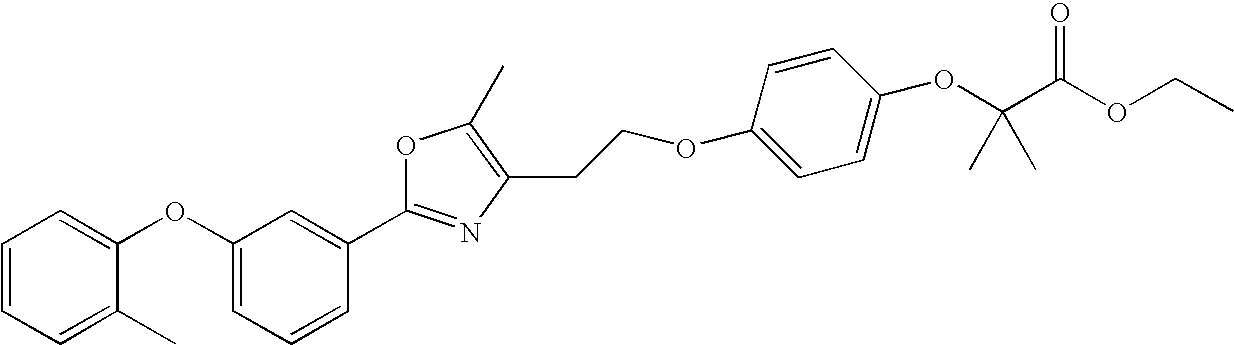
C1=CC=C(OC2=CC=CC=C2C)C=C1C1=NC(CCOC2=CC=C(OC(C(OCC)=O)(C)C)C=C2)=C(C)O1
